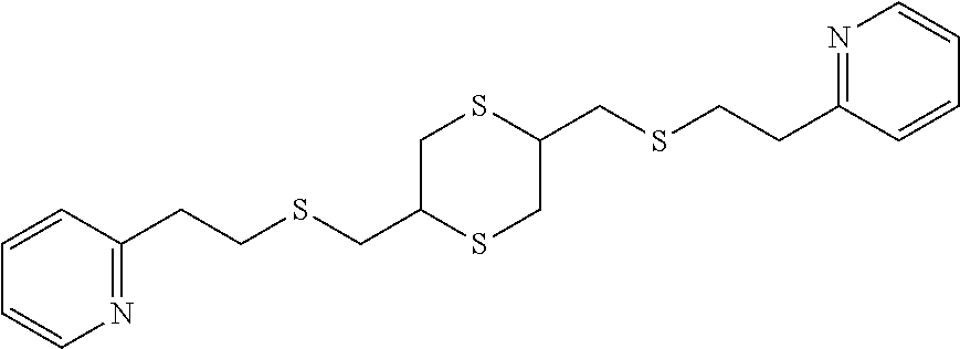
N1=C(CCSCC2CSC(CSCCC3=NC=CC=C3)CS2)C=CC=C1
